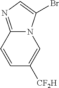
C1=C(Br)N2C(=N1)C=CC([CF2H])=C2
